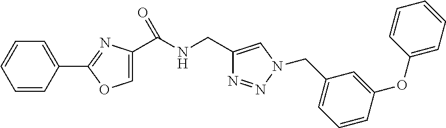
C1=C(C2=NC(C(NCC3=CN(CC4=CC=CC(OC5=CC=CC=C5)=C4)N=N3)=O)=CO2)C=CC=C1
